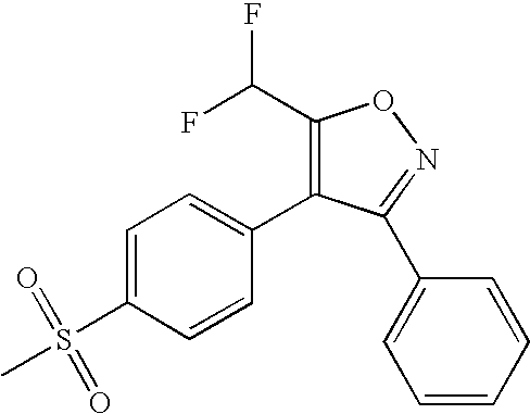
C1(C(F)F)=C(C2=CC=C(S(C)(=O)=O)C=C2)C(C2=CC=CC=C2)=NO1
